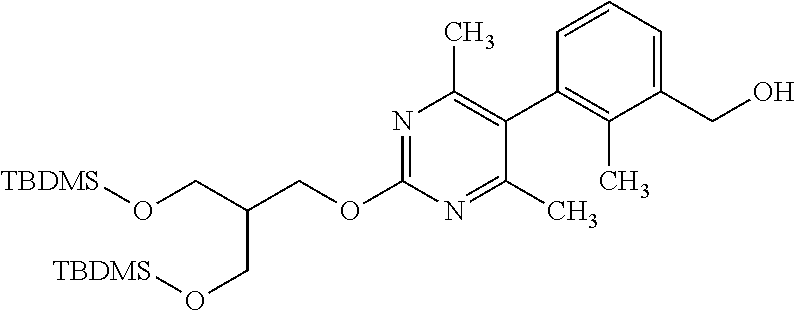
C(OC1=NC(C)=C(C2=C(C)C(CO)=CC=C2)C(C)=N1)C(CO[TBDMS])CO[TBDMS]
